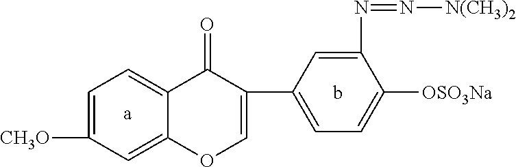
[a].b.C1=C([CH3O])C=C2C(=C1)C(=O)C(C1=CC=C([OSO3Na])C(N=N[N(CH3)2])=C1)=CO2
